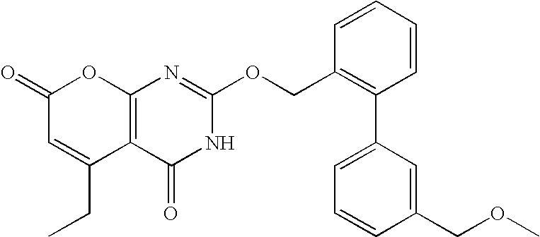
C12=C(C(=O)NC(OCC3=C(C4=CC=CC(COC)=C4)C=CC=C3)=N1)C(CC)=CC(=O)O2
